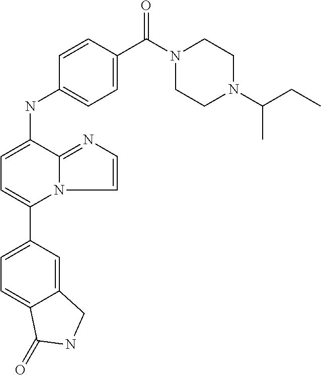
C12=CC(C3=CC=C(NC4=CC=C(C(=O)N5CCN(C(CC)C)CC5)C=C4)C4=NC=CN34)=CC=C1C(=O)NC2
